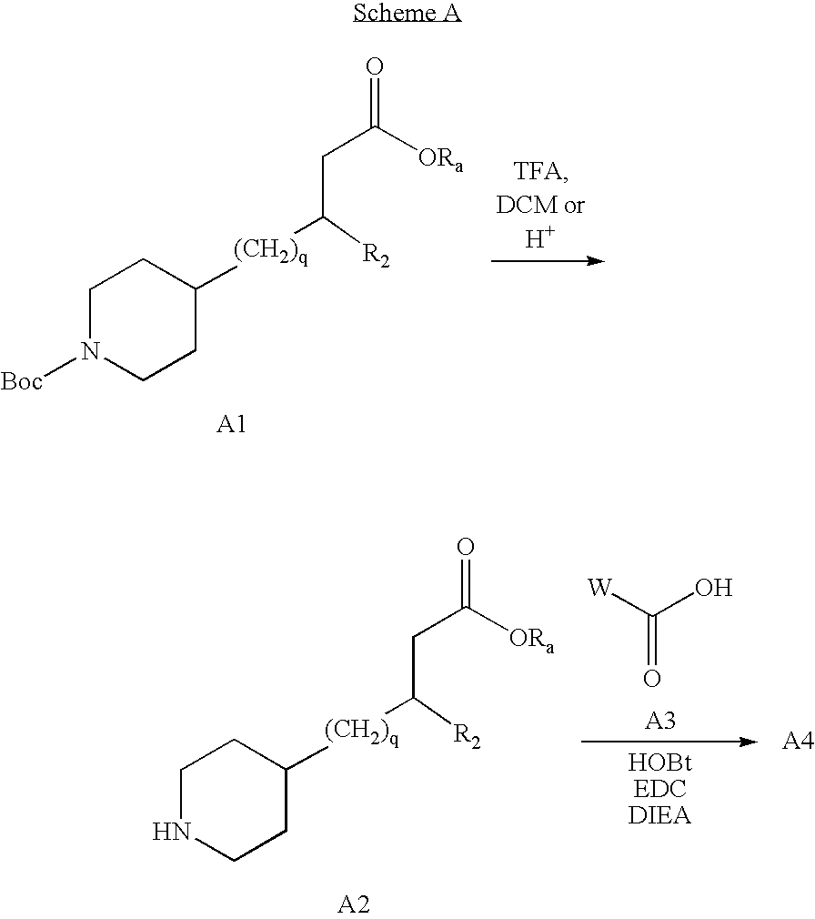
C1N([Boc])CCC([(CH2)q]C(CC(=O)[ORa])[R2])C1.C(O)([W])=O.C1NCCC([(CH2)q]C(CC(=O)[ORa])[R2])C1
